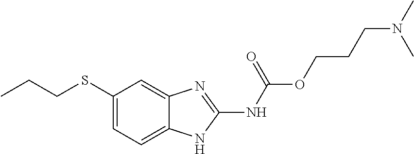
C1(SCCC)=CC=C2C(=C1)N=C(NC(OCCCN(C)C)=O)N2
